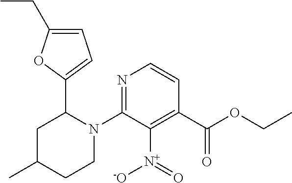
C1C(C)CCN(C2=NC=CC(C(OCC)=O)=C2[N+](=O)[-O])C1C1=CC=C(CC)O1
